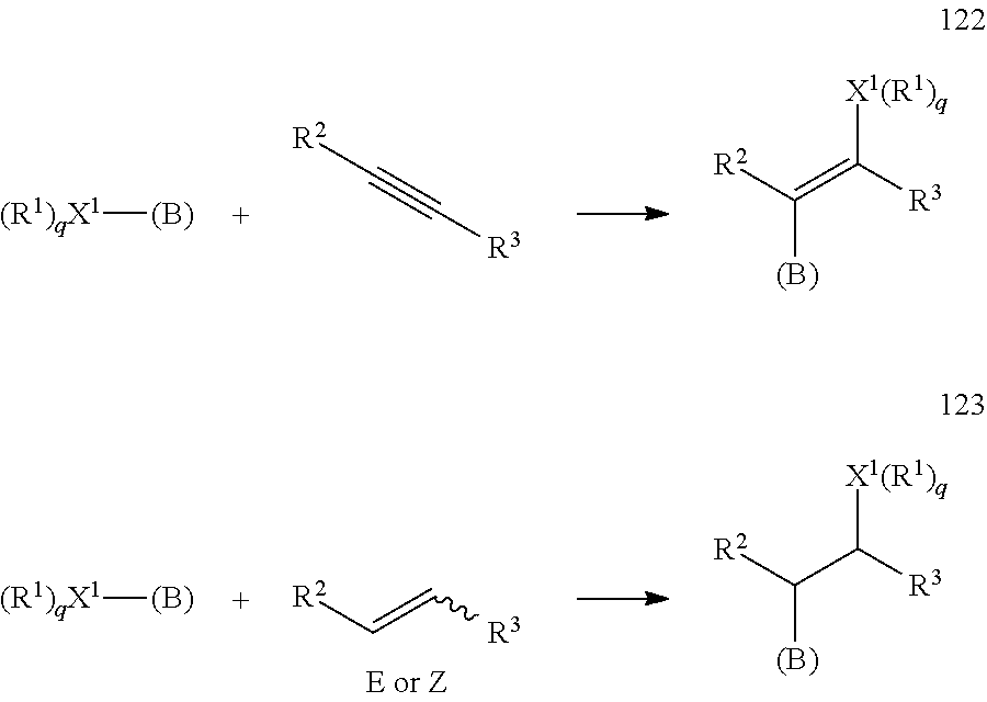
[(R1)qX1][(B)].[R2]C#C[R3].[R2]C([(B)])=C([R3])[X1(R1)q].[(R1)qX1][(B)].C([R3])=C[R2].[R2]C([(B)])C([R3])[X1(R1)q]
